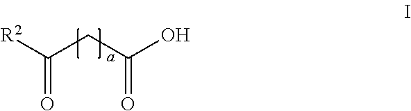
[R2]C(CC(O)=O)=O
